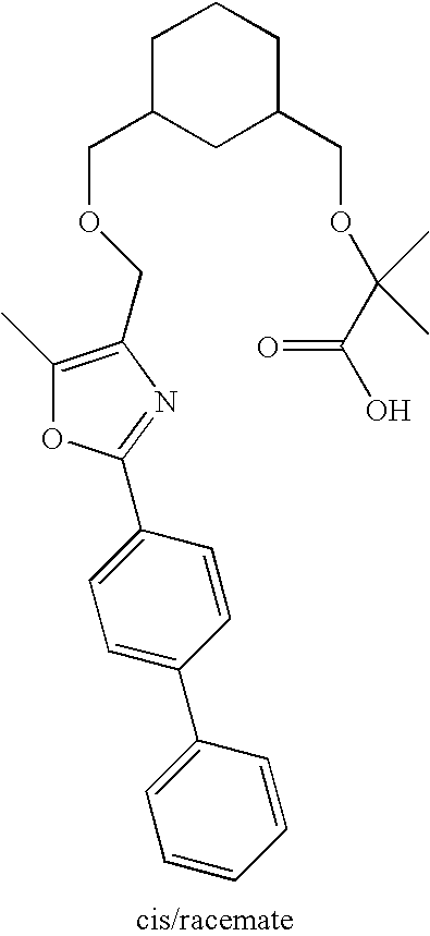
C1C(COCC2=C(C)OC(C3=CC=C(C4=CC=CC=C4)C=C3)=N2)CC(COC(C(=O)O)(C)C)CC1
